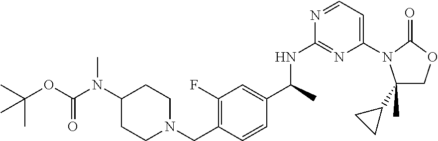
N(C1=NC(N2C(C3CC3)(C)COC2=O)=CC=N1)C(C1=CC(F)=C(CN2CCC(N(C(OC(C)(C)C)=O)C)CC2)C=C1)C
